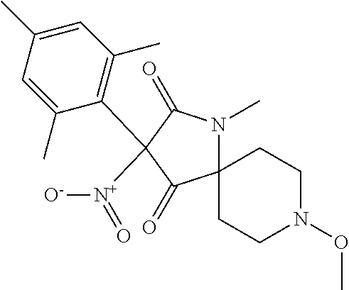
C1(C2([N+]([O-])=O)C(=O)N(C)C3(C2=O)CCN(OC)CC3)=C(C)C=C(C)C=C1C
